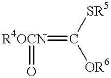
[R4OCN](=C([SR5])[OR6])=O
